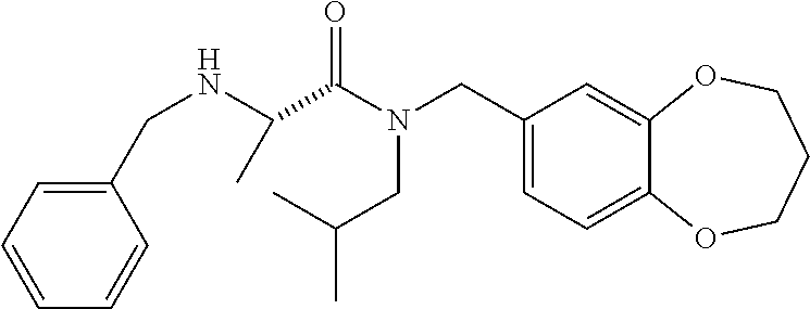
C1(CN(CC(C)C)C(=O)C(C)NCC2=CC=CC=C2)=CC=C2C(=C1)OCCCO2
